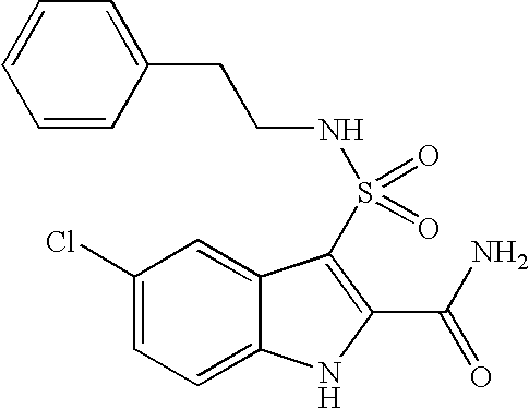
C1(Cl)=CC=C2C(=C1)C(S(=O)(=O)NCCC1=CC=CC=C1)=C(C(N)=O)N2
